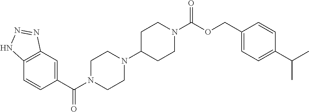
C1(C(N2CCN(C3CCN(C(OCC4=CC=C(C(C)C)C=C4)=O)CC3)CC2)=O)=CC2=C(C=C1)NN=N2
